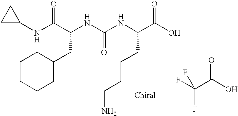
N(C(C(NC(NC(C(O)=O)CCCCN)=O)CC1CCCCC1)=O)C1CC1.FC(C(O)=O)(F)F
